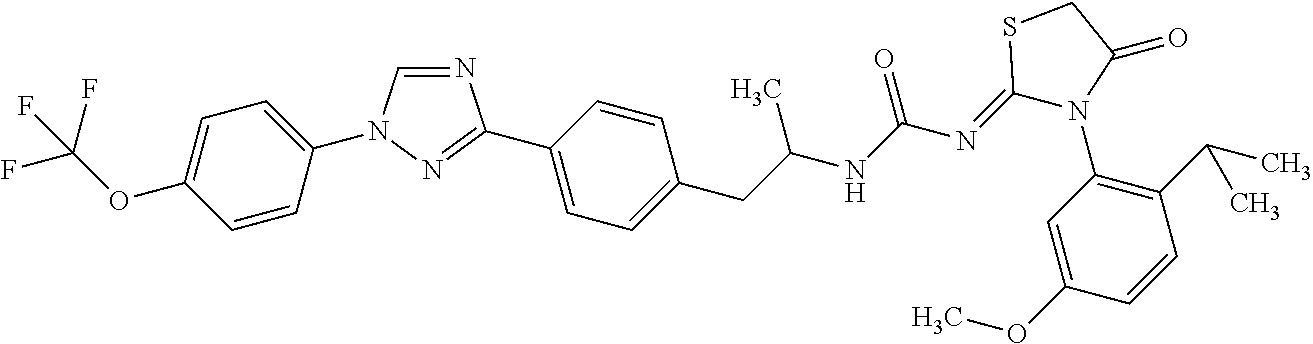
C1=NC(C2=CC=C(CC(C)NC(N=C3SCC(=O)N3C3=C(C(C)C)C=CC(OC)=C3)=O)C=C2)=NN1C1=CC=C(OC(F)(F)F)C=C1
